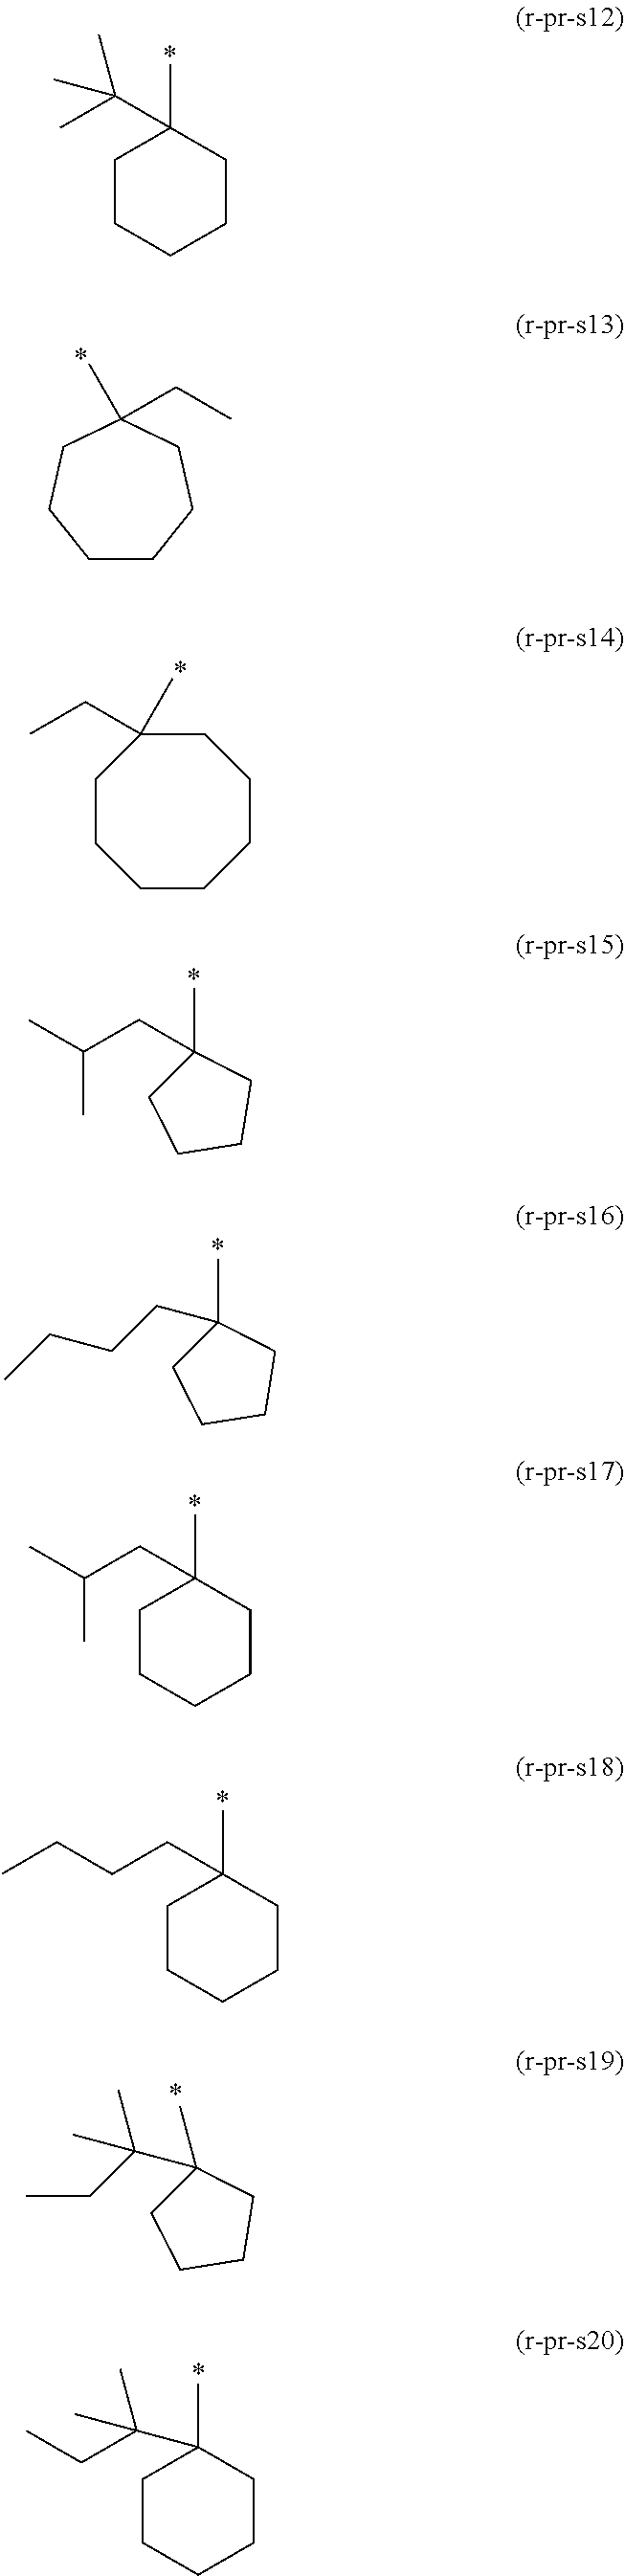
C1CCCCC1(C)C(C)(C)C.C1CCCC(C)(CC)CC1.C1CCCCCCC1(CC)C.CC1(CC(C)C)CCCC1.CC1(CCCC)CCCC1.CC1(CC(C)C)CCCCC1.CC1(CCCC)CCCCC1.CC1(C(CC)(C)C)CCCC1.CC1(C(CC)(C)C)CCCCC1
